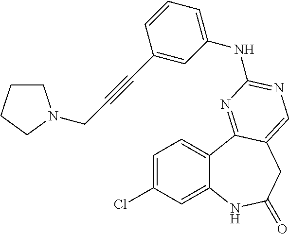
C1=C(Cl)C=C2C(=C1)C1=NC(NC3=CC=CC(C#CCN4CCCC4)=C3)=NC=C1CC(=O)N2
